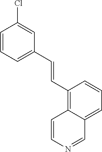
C1(C=CC2=CC=CC(Cl)=C2)=C2C(=CC=C1)C=NC=C2
